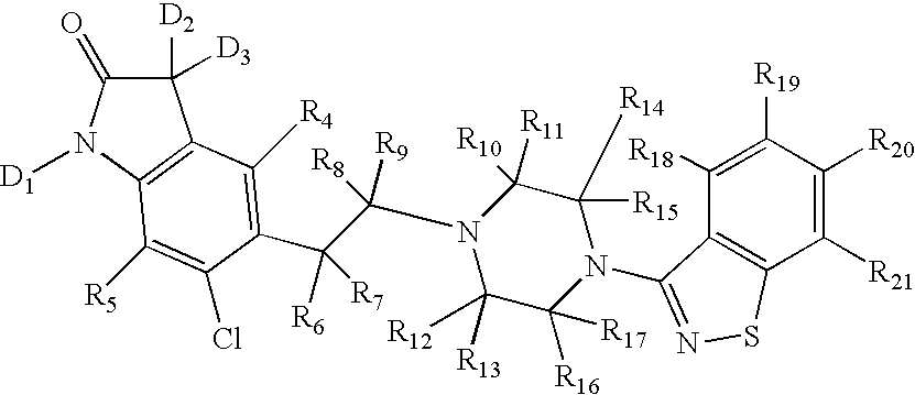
C1([D2])([D3])C(=O)N([D1])C2=C1C([R4])=C(C(C(N1C([R13])([R12])C([R16])([R17])N(C3=NSC4=C3C([R18])=C([R19])C([R20])=C4[R21])C([R15])([R14])C1([R11])[R10])([R8])[R9])([R6])[R7])C(Cl)=C2[R5]
